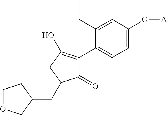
C1OCC(CC2C(=O)C(C3=CC=C(O[A])C=C3CC)=C(O)C2)C1
